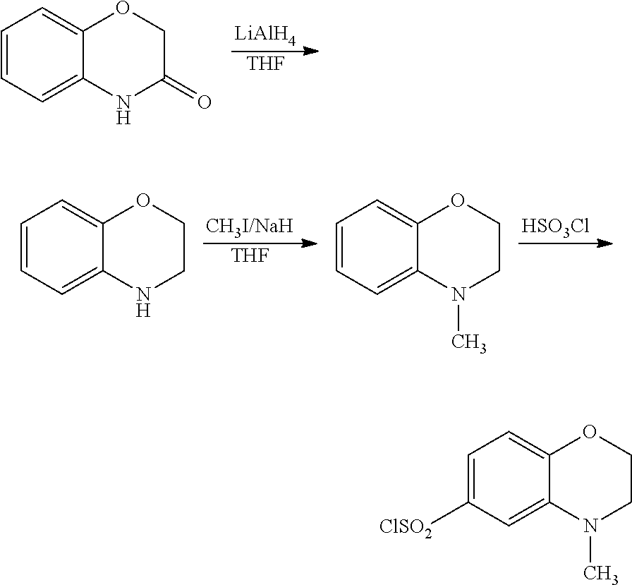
[LiAlH4].[THF].C1=CC=C2C(=C1)OCC(=O)N2.C1=C([ClSO2])C=C2C(=C1)OCCN2C.C1=CC=C2C(=C1)OCCN2.[CH3I/NaH].[THF].C1=CC=C2C(=C1)OCCN2C.[HSO3Cl]
